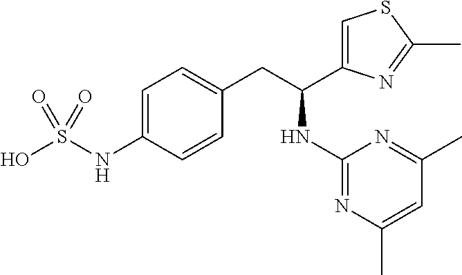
C1=C(NS(O)(=O)=O)C=CC(CC(NC2=NC(C)=CC(C)=N2)C2=CSC(C)=N2)=C1
